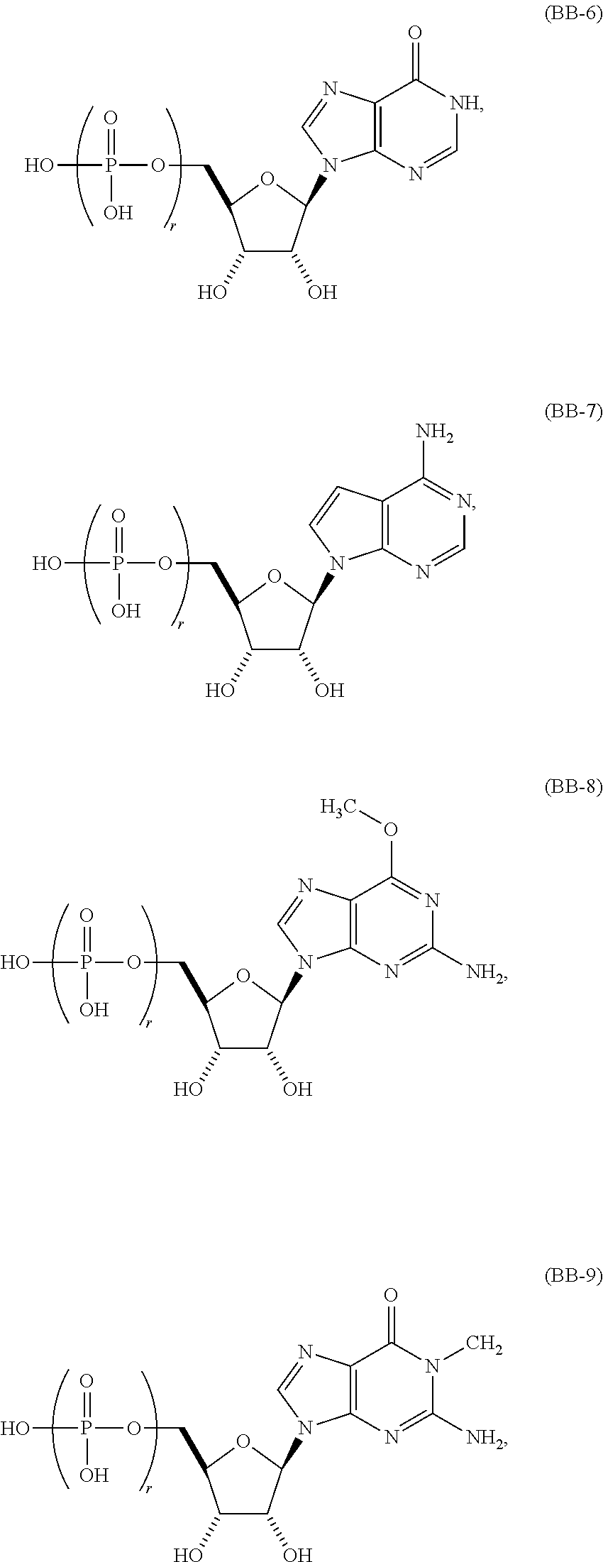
C12=C(N=C[NH]C1=O)N(C1C(O)C(O)C(COP(=O)(O)O)O1)C=N2.C12=C(N=CN=C1N)N(C1C(O)C(O)C(COP(=O)(O)O)O1)C=C2.C12=C(N=C([NH2])N=C1OC)N(C1C(O)C(O)C(COP(=O)(O)O)O1)C=N2.C12=C(N=C([NH2])N(C)C1=O)N(C1C(O)C(O)C(COP(=O)(O)O)O1)C=N2
